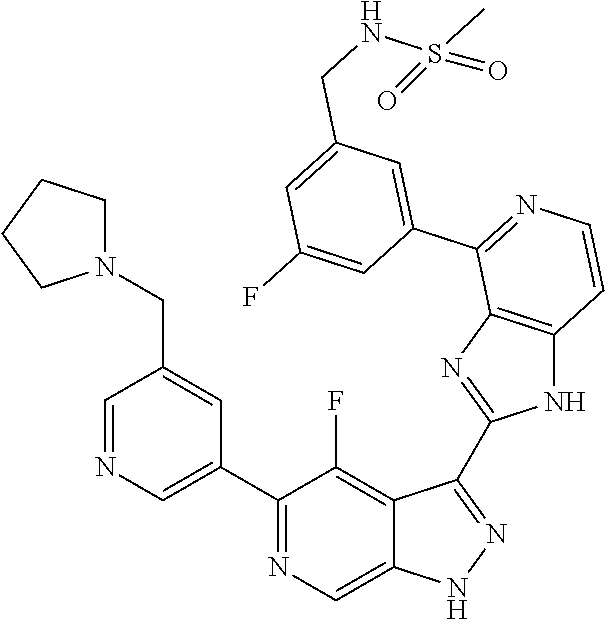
C1=NC=C(C2=NC=C3C(=C2F)C(C2=NC4=C(N2)C=CN=C4C2=CC(CNS(C)(=O)=O)=CC(F)=C2)=NN3)C=C1CN1CCCC1
